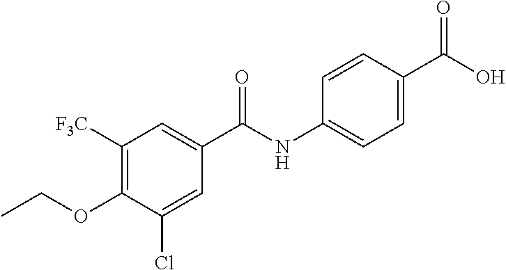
C1=CC(C(O)=O)=CC=C1NC(C1=CC([F3C])=C(OCC)C(Cl)=C1)=O
